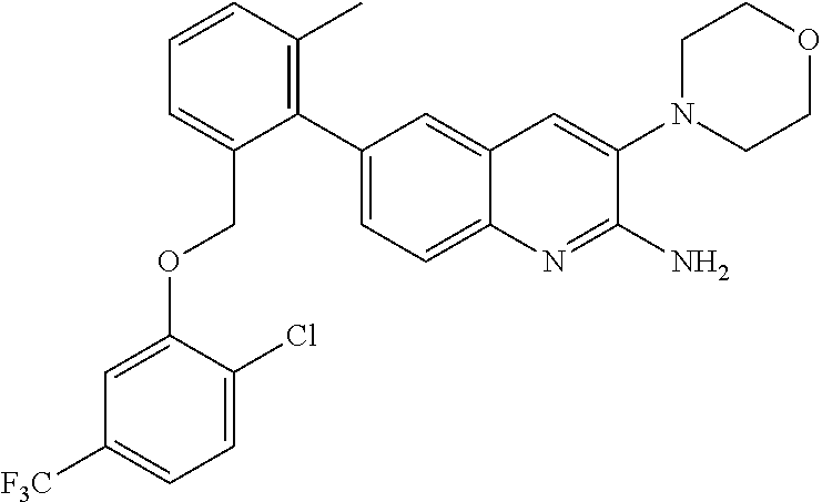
C1=CC(C)=C(C2=CC=C3C(=C2)C=C(N2CCOCC2)C(N)=N3)C(COC2=CC([F3C])=CC=C2Cl)=C1
